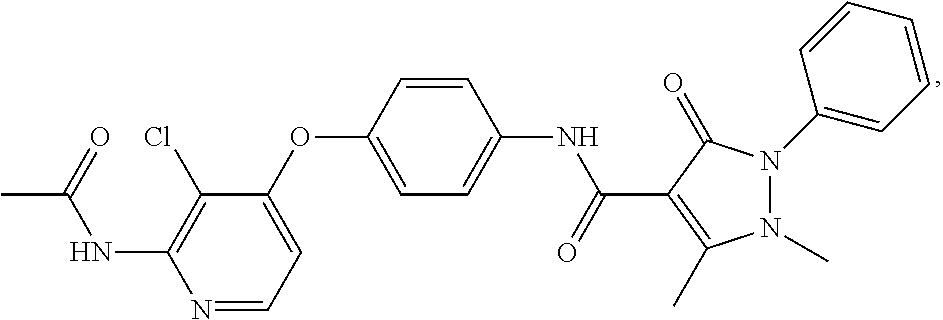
C1(OC2=CC=C(NC(C3=C(C)N(C)N(C4=CC=CC=C4)C3=O)=O)C=C2)=CC=NC(NC(=O)C)=C1Cl
